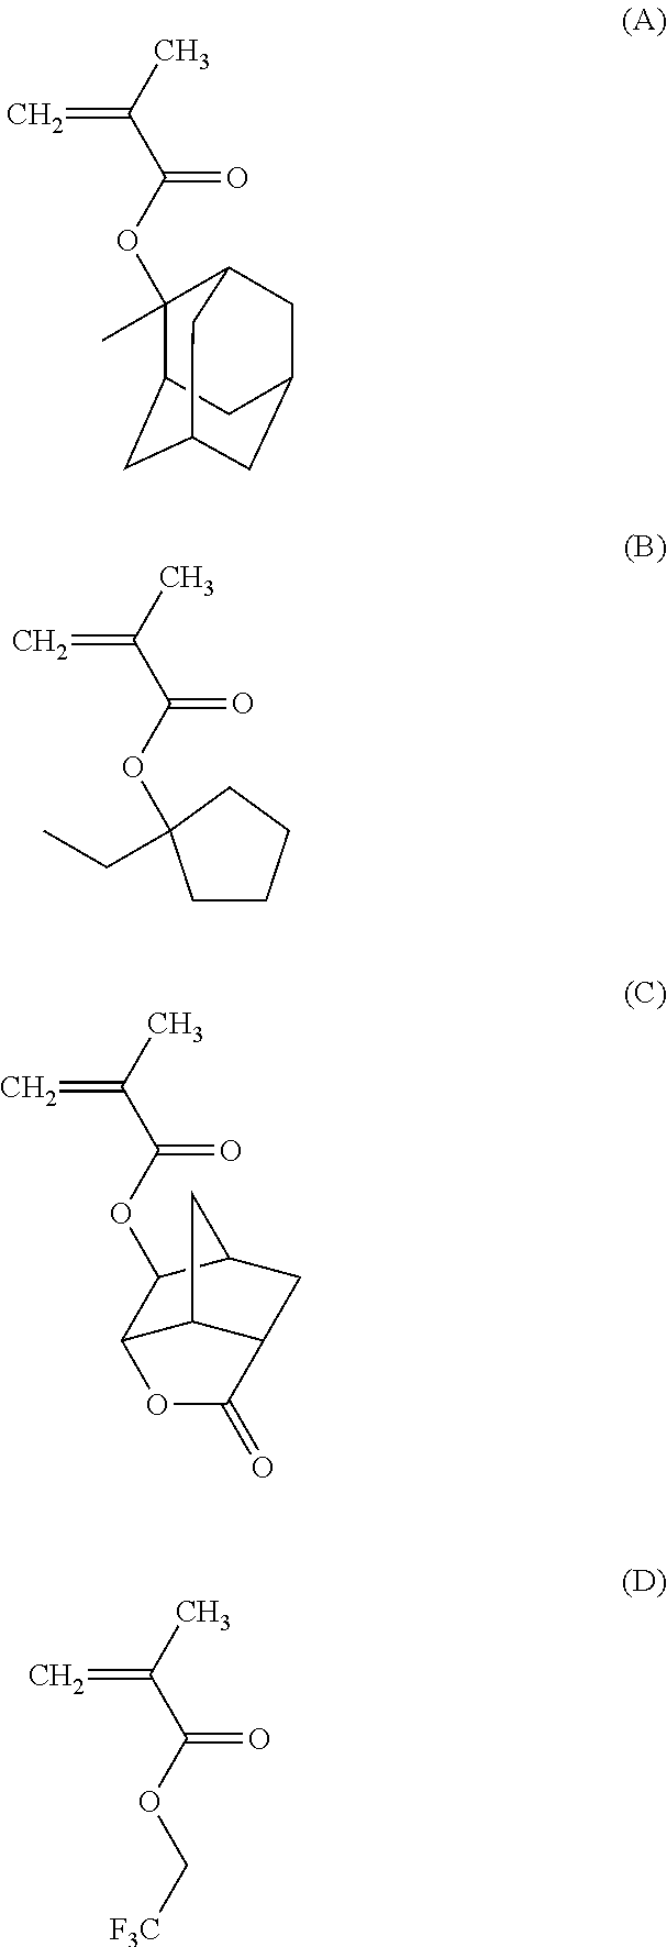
C1(OC(C(C)=C)=O)(C)C2CC3CC(CC1C3)C2.O(C(C(C)=C)=O)C1(CC)CCCC1.O(C(C(C)=C)=O)C1C2C3C(CC1C3)C(=O)O2.O(C(C(C)=C)=O)C[F3C]
